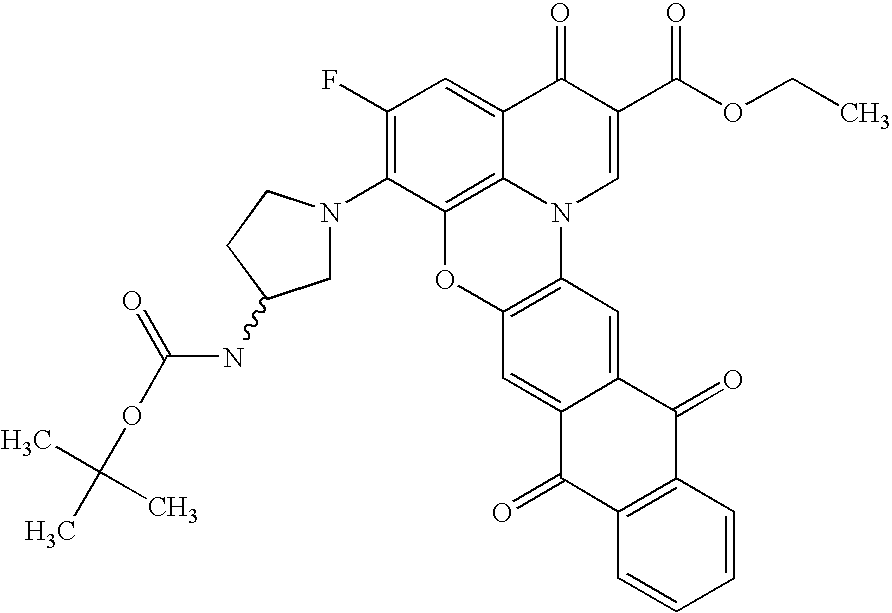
C1(F)=C(N2CC(NC(OC(C)(C)C)=O)CC2)C2=C3C(=C1)C(=O)C(C(OCC)=O)=CN3C1=C(O2)C=C2C(=C1)C(=O)C1=C(C2=O)C=CC=C1
